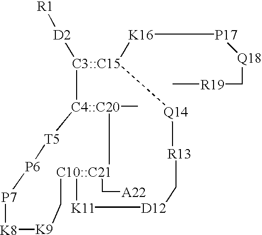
[C3::C15]1([D2][R1])([K16][P17][Q18]C[R19]C)[C4::C20]2(C)[T5][P6][P7][K8][K9]C[C10::C21]2(C[A22])[K11][D12]C[R13][Q14]1
